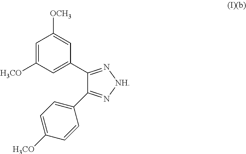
C1=C([H3CO])C=C(C2=N[NH]N=C2C2=CC=C([H3CO])C=C2)C=C1[OCH3]
